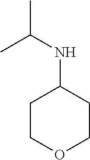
C1COCCC1NC(C)C
